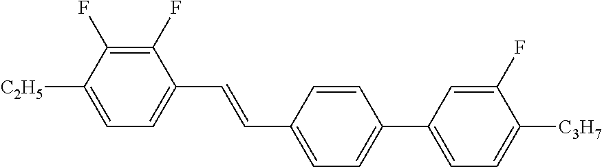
C1(F)=C(F)C([C2H5])=CC=C1C=CC1=CC=C(C2=CC=C([C3H7])C(F)=C2)C=C1
